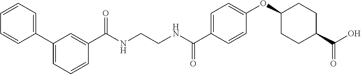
C1(C(NCCNC(C2=CC=C(OC3CCC(C(O)=O)CC3)C=C2)=O)=O)=CC(C2=CC=CC=C2)=CC=C1
